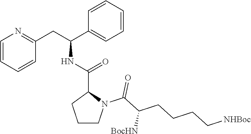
C1=CC=CC(CC(C2=CC=CC=C2)NC(=O)C2N(C(C(CCCC[NHBoc])[BocHN])=O)CCC2)=N1
